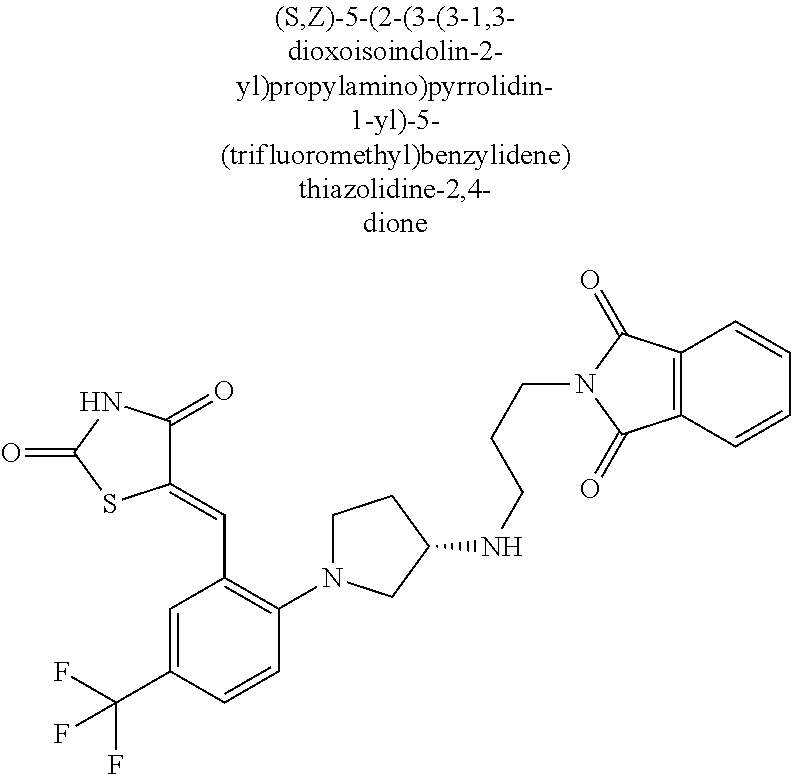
C1=C(C(F)(F)F)C=CC(N2CCC(NCCCN3C(=O)C4=C(C3=O)C=CC=C4)C2)=C1C=C1C(=O)NC(=O)S1
